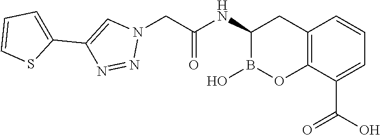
C12=C(C(C(O)=O)=CC=C1)OB(O)C(NC(=O)CN1C=C(C3=CC=CS3)N=N1)C2
